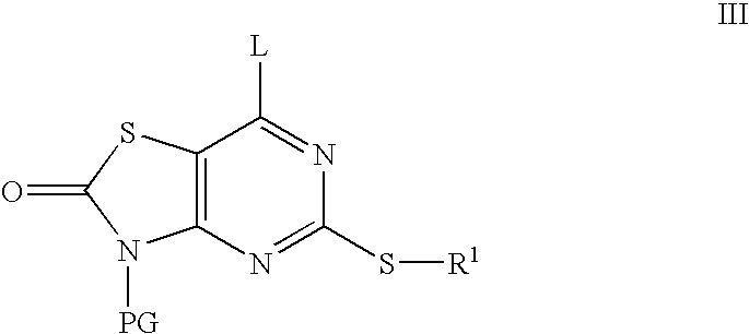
C12=C(N=C(S[R1])N=C1[L])N([PG])C(=O)S2
